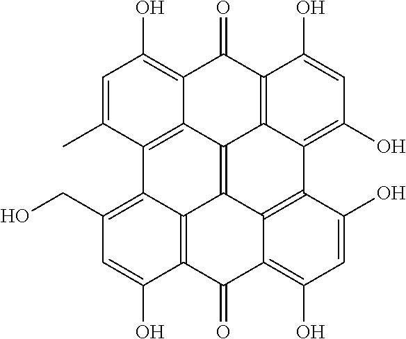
C1=C(C)C2=C3C(=C1O)C(=O)C1=C4C3=C3C5=C(C(O)=CC(CO)=C25)C(=O)C2=C(O)C=C(O)C(=C32)C4=C(O)C=C1O
